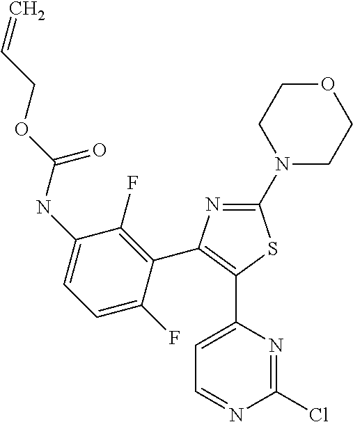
C1=C(C2=C(C3=C(F)C(NC(OCC=C)=O)=CC=C3F)N=C(N3CCOCC3)S2)N=C(Cl)N=C1
